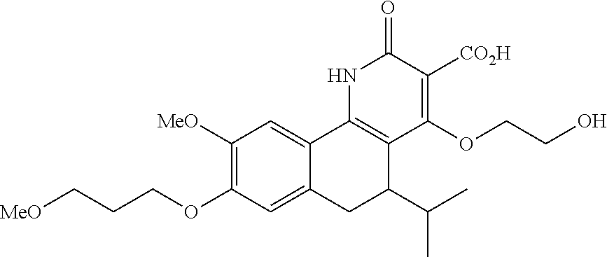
C1([MeO])=C(OCCC[MeO])C=C2C(=C1)C1=C(C(C(C)C)C2)C(OCCO)=C([CO2H])C(=O)N1
